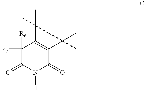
C1([R7])([R6])C(=O)N([H])C(=O)C2=C1C(C)(C)CC2(C)C
